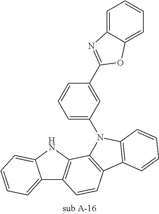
C12=CC=CC=C1NC1=C2C=CC2=C1N(C1=CC=CC(C3=NC4=CC=CC=C4O3)=C1)C1=C2C=CC=C1
